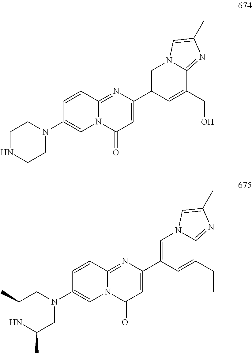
C1(N2CCNCC2)=CN2C(=NC(C3=CN4C(=NC(C)=C4)C(CO)=C3)=CC2=O)C=C1.C1(N2CC(C)NC(C)C2)=CN2C(=NC(C3=CN4C(=NC(C)=C4)C(CC)=C3)=CC2=O)C=C1
